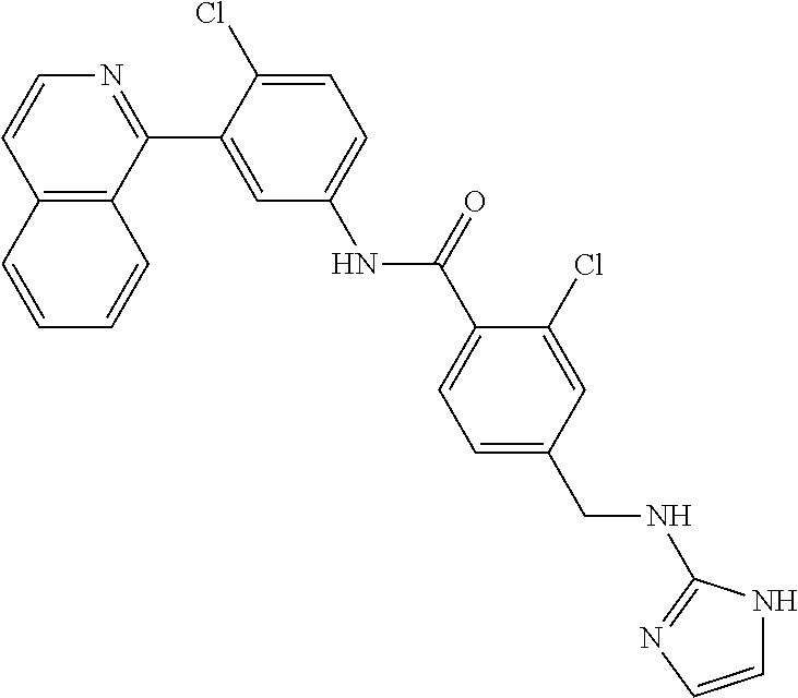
C12=C(C(C3=CC(NC(C4=CC=C(CNC5=NC=CN5)C=C4Cl)=O)=CC=C3Cl)=NC=C1)C=CC=C2
